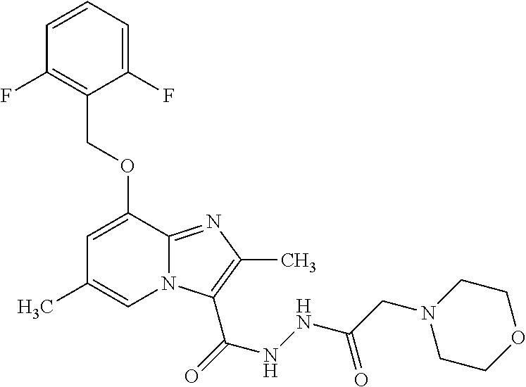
C1(F)=CC=CC(F)=C1COC1=CC(C)=CN2C1=NC(C)=C2C(=O)NNC(CN1CCOCC1)=O
